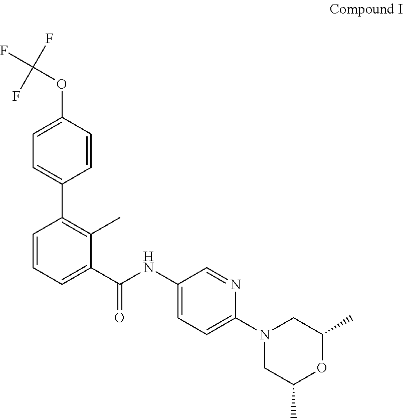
C1=CC(OC(F)(F)F)=CC=C1C1=C(C)C(C(NC2=CC=C(N3CC(C)OC(C)C3)N=C2)=O)=CC=C1
